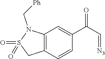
C12=C(C=CC(C(C=[N3])=O)=C1)CS(=O)(=O)N2C[Ph]
